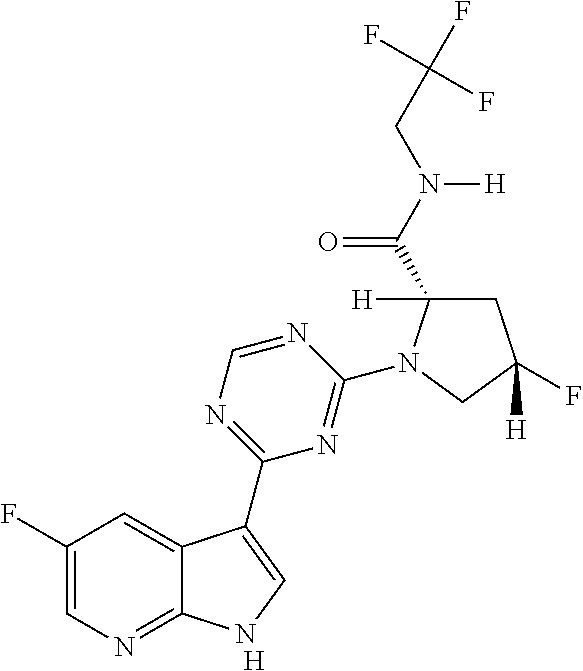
[H].C1(F)=CN=C2C(=C1)C(C1=NC=NC(N3C(C(N(CC(F)(F)F)[H])=O)([H])CC([H])(F)C3)=N1)=CN2
